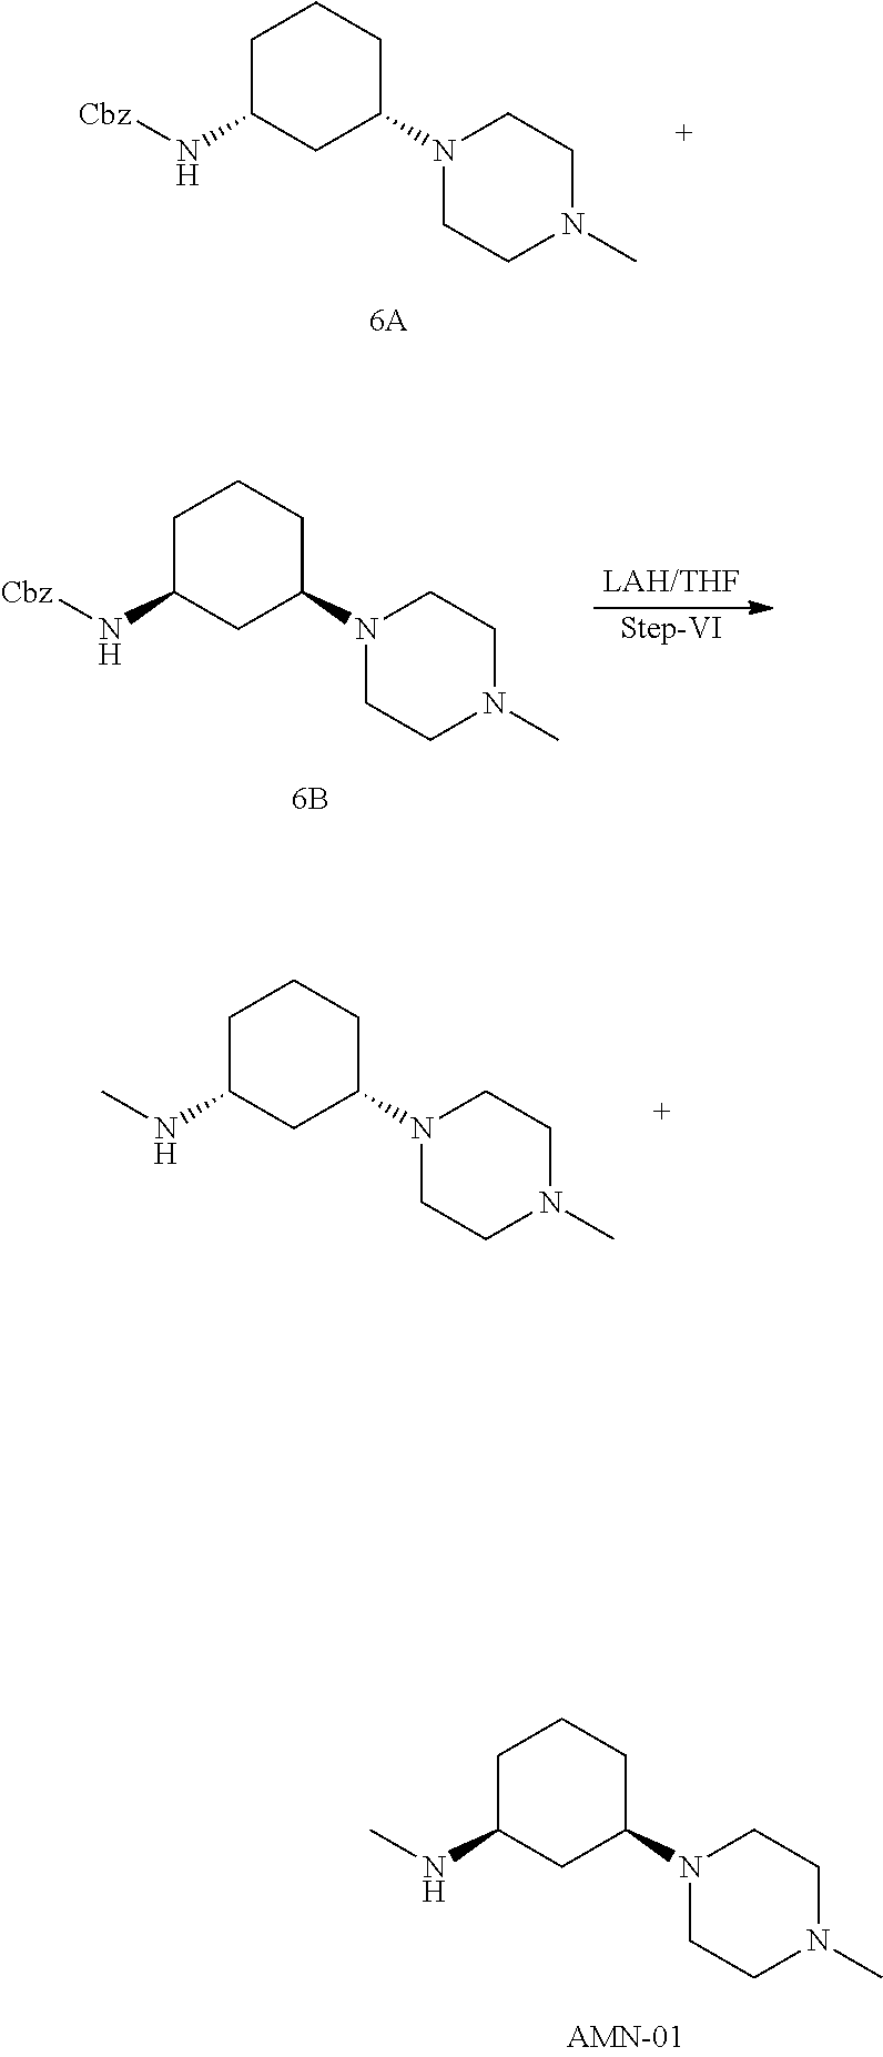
C1C(N[Cbz])CC(N2CCN(C)CC2)CC1.[LAH/THF].C1C(N[Cbz])CC(N2CCN(C)CC2)CC1.[Step-VI].C1C(NC)CC(N2CCN(C)CC2)CC1.C1C(NC)CC(N2CCN(C)CC2)CC1
